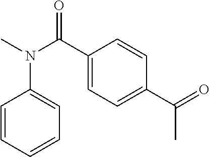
C1=CC=CC=C1N(C)C(C1=CC=C(C(=O)C)C=C1)=O
